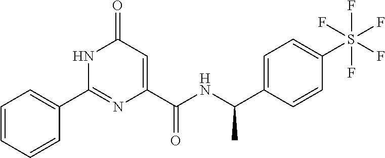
C1=CC=CC(C2=NC(C(=O)NC(C)C3=CC=C(S(F)(F)(F)(F)F)C=C3)=CC(=O)N2)=C1
